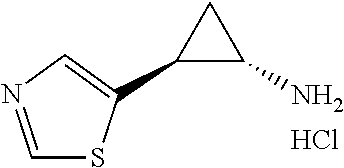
C1=NC=C(C2C(N)C2)S1.Cl
